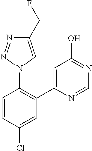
C1(CF)=CN(C2=C(C3=CC(O)=NC=N3)C=C(Cl)C=C2)N=N1
